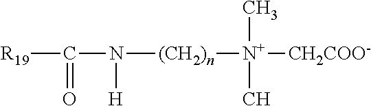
[R19]C(N([(CH2)n][N+]([CH2COO-])(C)C)[H])=O
